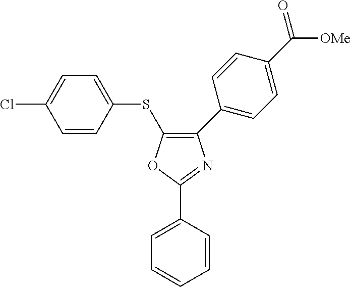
O1C(C2=CC=CC=C2)=NC(C2=CC=C(C(=O)[OMe])C=C2)=C1SC1=CC=C(Cl)C=C1
